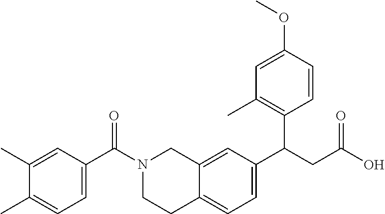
C12=CC=C(C(C3=C(C)C=C(OC)C=C3)CC(=O)O)C=C1CN(C(C1=CC=C(C)C(C)=C1)=O)CC2
